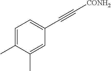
C1=C(C)C(C)=CC(C#C[CONH2])=C1
